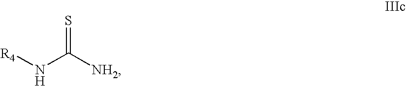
N(C([NH2])=S)[R4]
